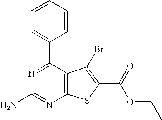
N1=C(C2=CC=CC=C2)C2=C(N=C1N)SC(C(OCC)=O)=C2Br
